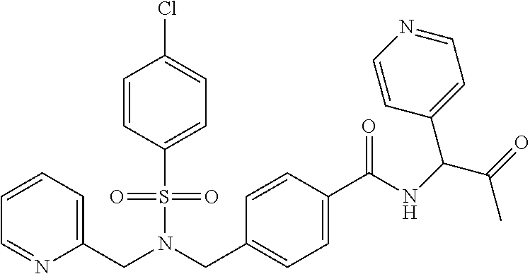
C(N(S(=O)(=O)C1=CC=C(Cl)C=C1)CC1=CC=C(C(NC(C(=O)C)C2=CC=NC=C2)=O)C=C1)C1=CC=CC=N1
